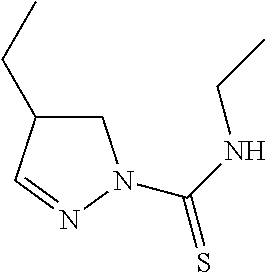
C1C(CC)C=NN1C(=S)NCC
